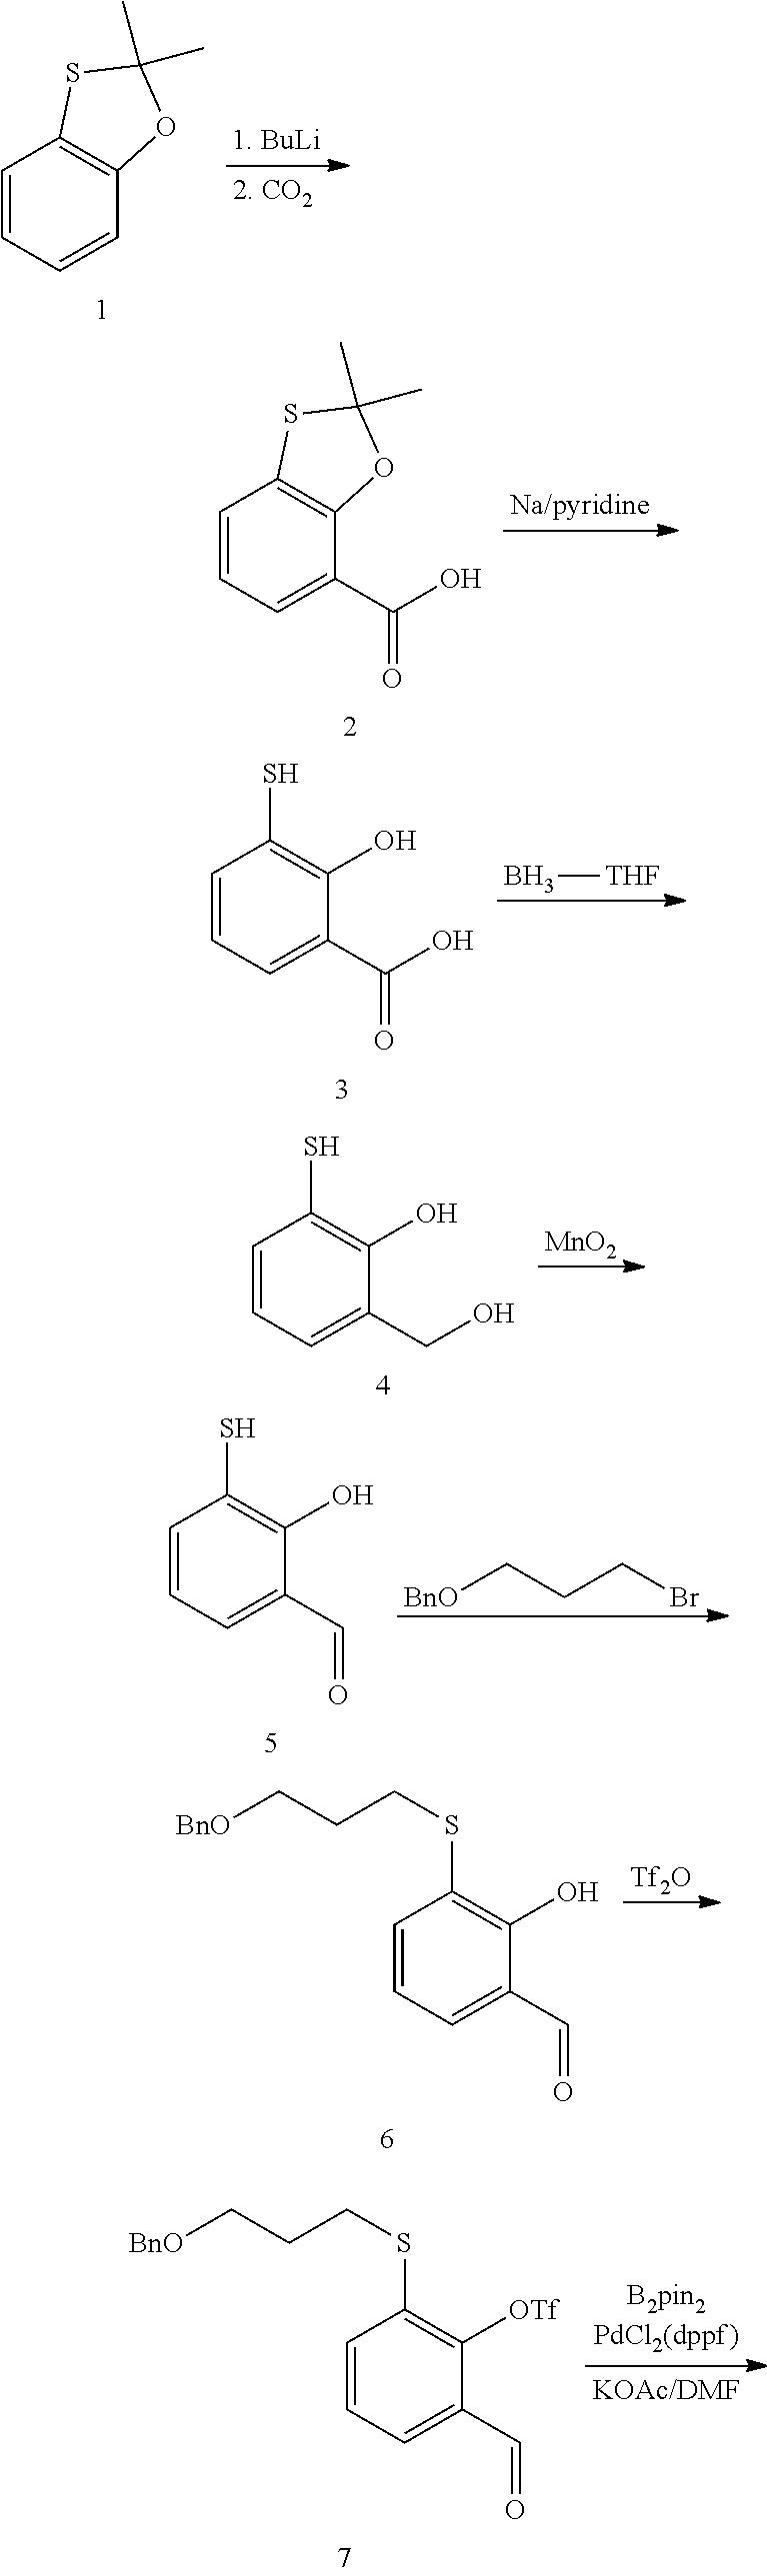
C1=CC=CC2=C1SC(C)(C)O2.C1=CC=C(C(=O)O)C2=C1SC(C)(C)O2.B[THF].C1=CC=C(C(O)=O)C(O)=C1S.[MnO2].C1=CC=C(CO)C(O)=C1S.[BnO]CCCBr.C1=CC=C(C=O)C(O)=C1S.[Tf2O].C1=CC=C(C=O)C(O)=C1SCCC[BnO].C1=CC=C(C=O)C([OTf])=C1SCCC[BnO]
